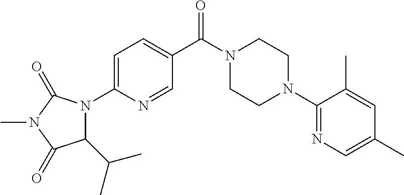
N1(C(C2=CC=C(N3C(C(C)C)C(=O)N(C)C3=O)N=C2)=O)CCN(C2=NC=C(C)C=C2C)CC1
